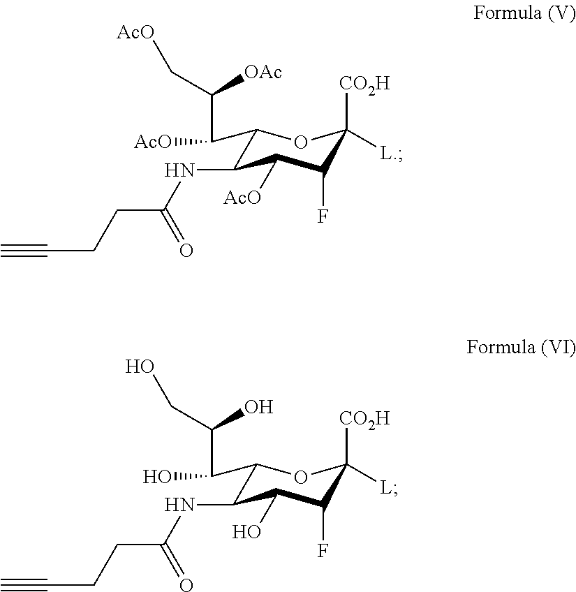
C1(C(C(C[AcO])[OAc])[AcO])C(NC(CCC#C)=O)C([AcO])C(F)C([CO2H])([L.])O1.C1(C(C(CO)O)O)C(NC(CCC#C)=O)C(O)C(F)C([CO2H])([L])O1
